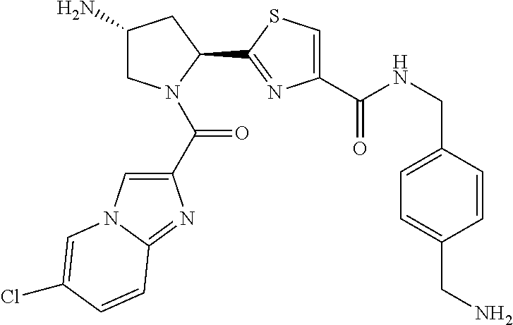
C1(N)CN(C(C2=CN3C(=N2)C=CC(Cl)=C3)=O)C(C2=NC(C(NCC3=CC=C(CN)C=C3)=O)=CS2)C1
